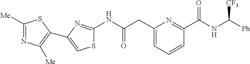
C1([Me])=NC([Me])=C(C2=CSC(NC(CC3=CC=CC(C(NC([Ph])[CF3])=O)=N3)=O)=N2)S1
